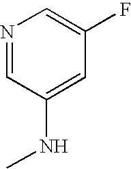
N1=CC(NC)=CC(F)=C1
